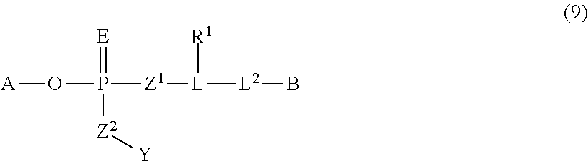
P([Z1][L]([L2]B)[R1])(=[E])([Z2][Y])O[A]
